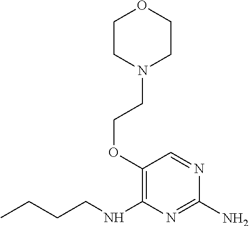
C1CN(CCOC2=C(NCCCC)N=C(N)N=C2)CCO1
